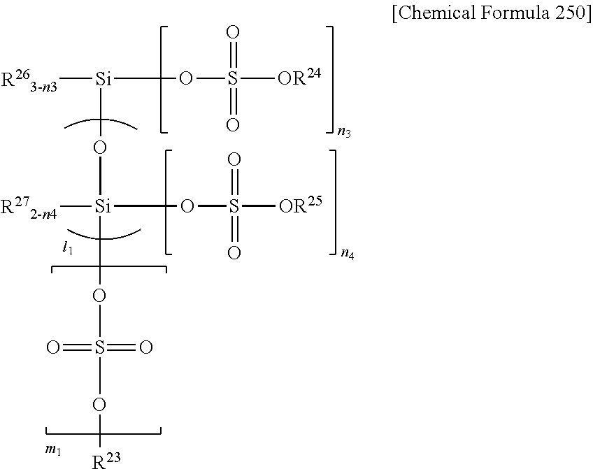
[Si](OS(=O)(=O)[OR24])(O[Si](OS(=O)(=O)[OR25])[R272-n4])[R263-n3].COS(O[R23])(=O)=O
